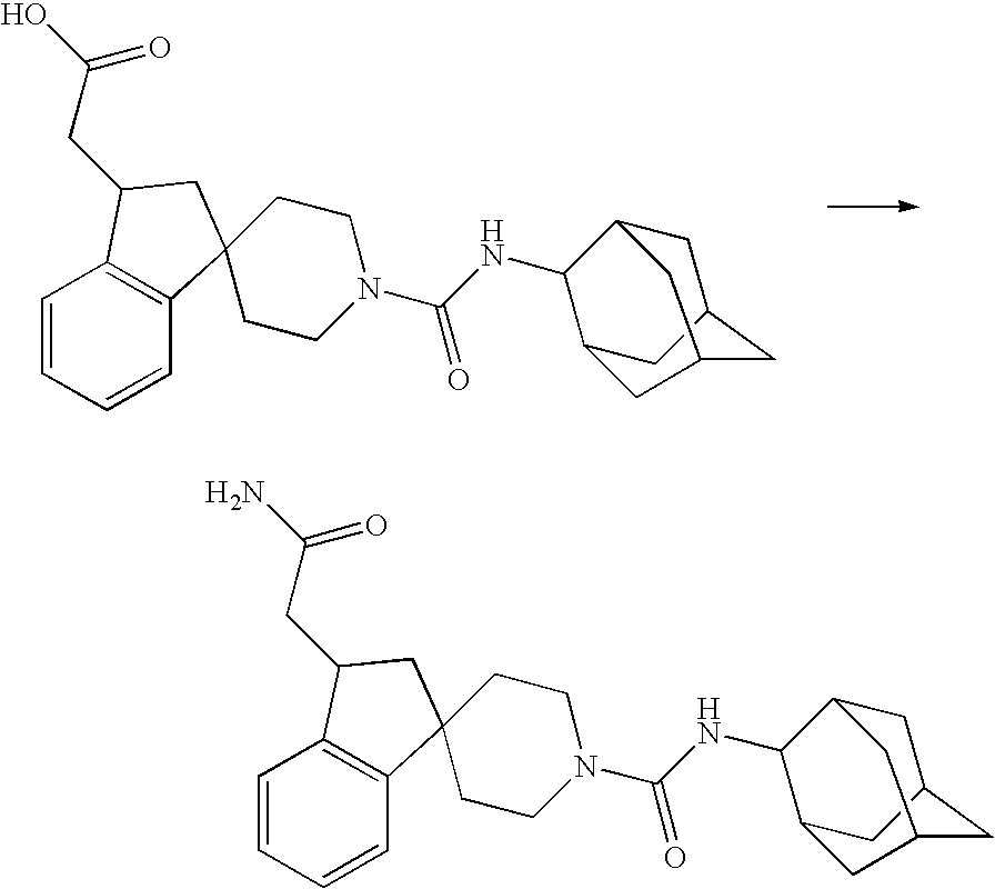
C12CC3CC(CC(C1)C3)C2NC(N1CCC2(CC1)C1=C(C=CC=C1)C(CC(O)=O)C2)=O.C12CC3CC(CC(C1)C3)C2NC(N1CCC2(CC1)C1=C(C=CC=C1)C(CC(N)=O)C2)=O
